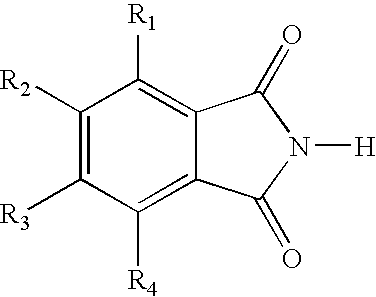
C1([R2])=C([R3])C([R4])=C2C(=C1[R1])C(=O)N([H])C2=O
